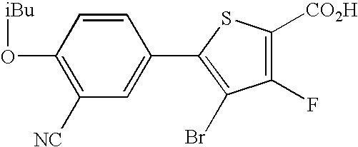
C1(O[iBu])=C([NC])C=C(C2=C(Br)C(F)=C([CO2H])S2)C=C1
